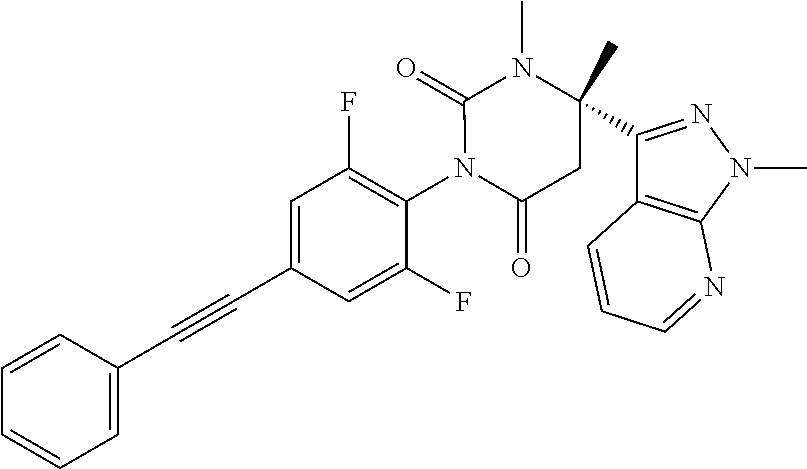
C1=CC(C#CC2=CC(F)=C(N3C(=O)CC(C4=NN(C)C5=C4C=CC=N5)(C)N(C)C3=O)C(F)=C2)=CC=C1
